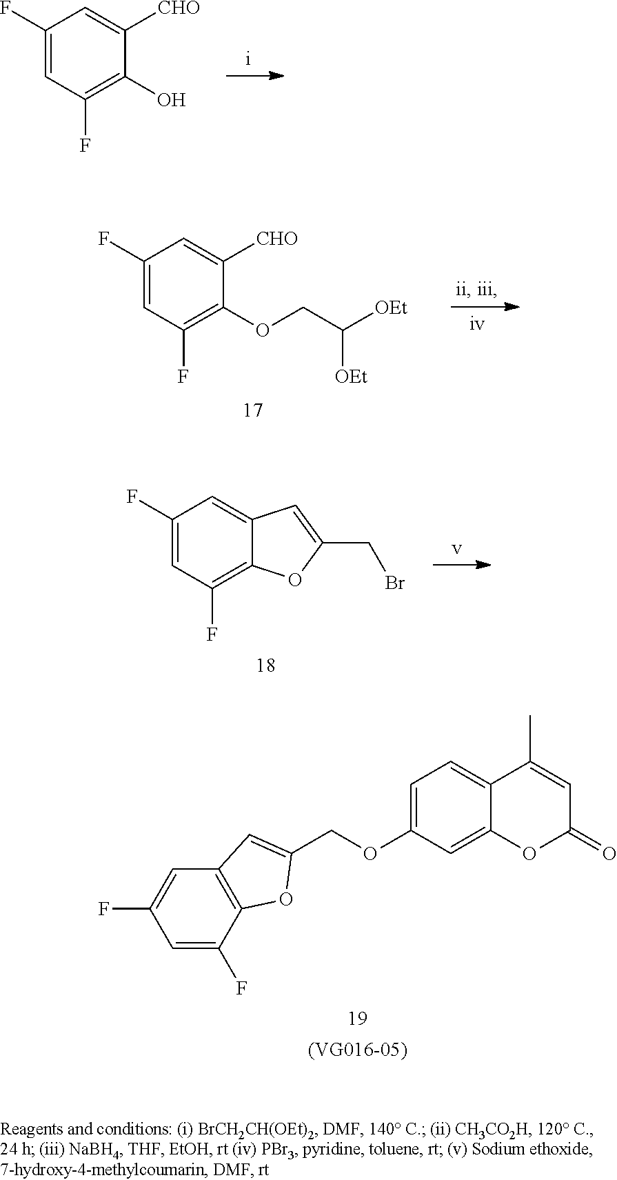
C12=C(C(F)=CC(F)=C1)OC(COC1=CC=C3C(=C1)OC(=O)C=C3C)=C2.C1(F)=CC(F)=C(O)C([CHO])=C1.C1(F)=CC(F)=C(OCC([OEt])[OEt])C([CHO])=C1.C1(F)=CC(F)=C2C(=C1)C=C(CBr)O2
